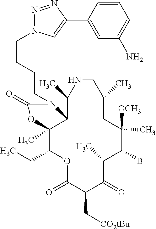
O1C(=O)C(C[CO2tBu])C(=O)C(C)C(B)C([OCH3])(C)CC(C)CNC(C)C2C(C)(C1CC)OC(=O)N2CCCCN1N=NC(C2=CC(N)=CC=C2)=C1
